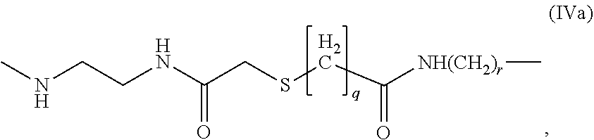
CNCCNC(CSCC([NH(CH2)r]C)=O)=O
